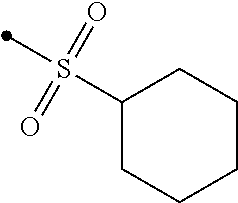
S(C1CCCCC1)(=O)(=O)C
